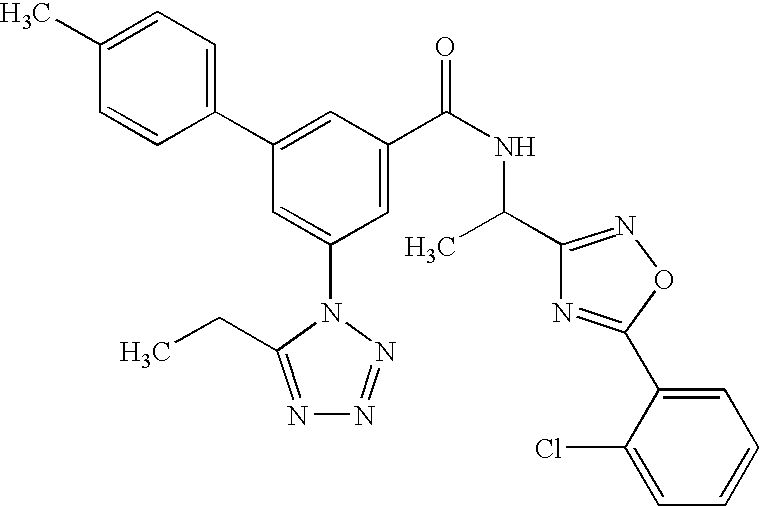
C1(C2=CC(C(NC(C3=NOC(C4=CC=CC=C4Cl)=N3)C)=O)=CC(N3C(CC)=NN=N3)=C2)=CC=C(C)C=C1
